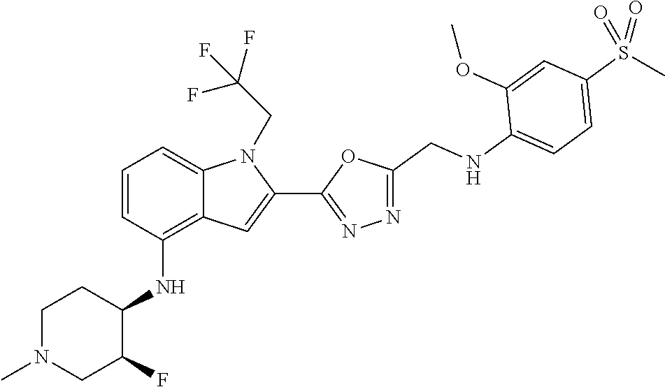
C1=C2C(=C(NC3C(F)CN(C)CC3)C=C1)C=C(C1=NN=C(CNC3=CC=C(S(C)(=O)=O)C=C3OC)O1)N2CC(F)(F)F
